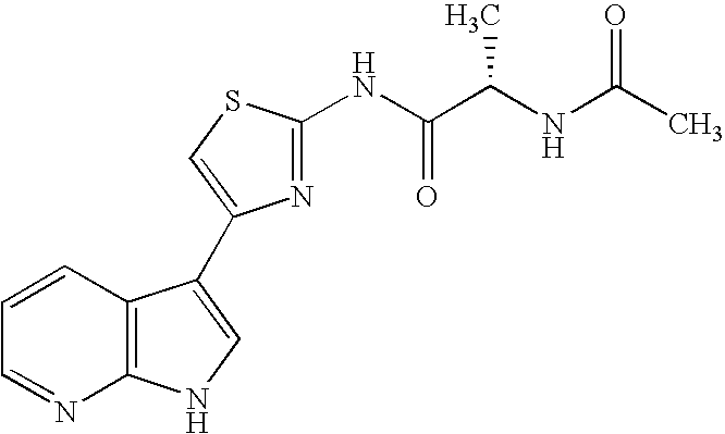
C1=CC2=C(N=C1)NC=C2C1=CSC(NC(C(NC(C)=O)C)=O)=N1
